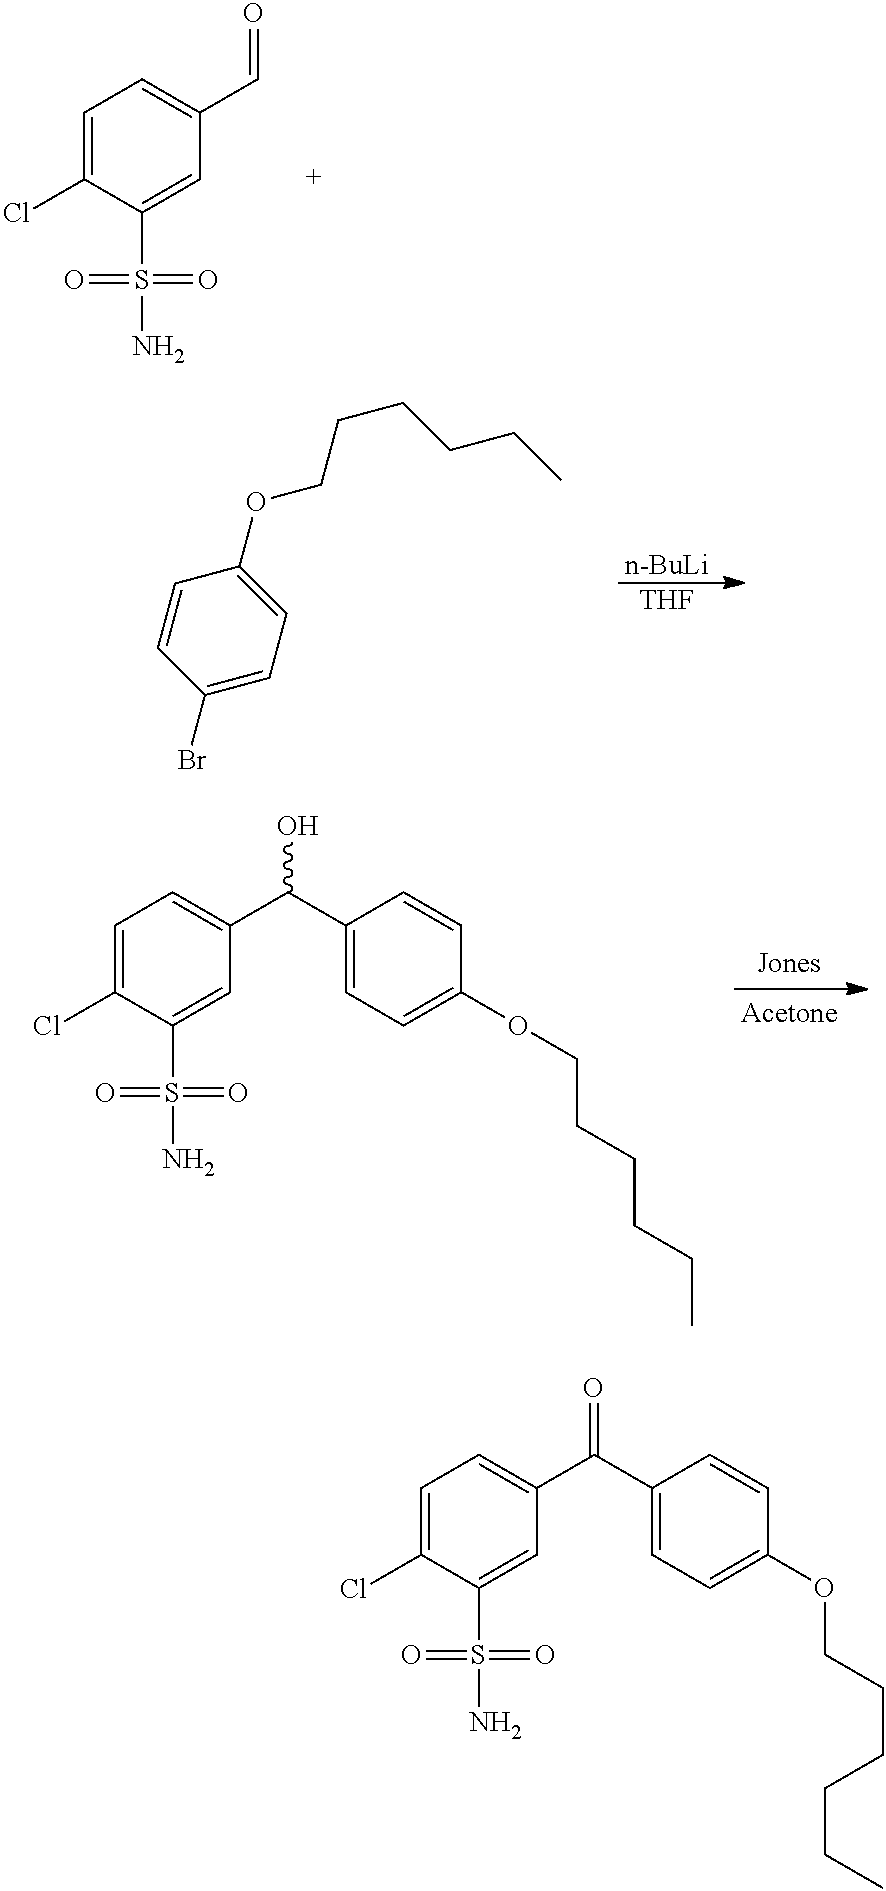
C1=C(Cl)C(S(N)(=O)=O)=CC(C(C2=CC=C(OCCCCCC)C=C2)O)=C1.C1=C(Cl)C(S(N)(=O)=O)=CC(C(C2=CC=C(OCCCCCC)C=C2)=O)=C1.C1=C(Cl)C(S(N)(=O)=O)=CC(C=O)=C1.[n-BuLi].[THF].C1=C(OCCCCCC)C=CC(Br)=C1
